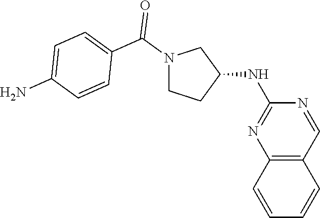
C1(NC2CCN(C(C3=CC=C(N)C=C3)=O)C2)=NC2=C(C=N1)C=CC=C2
